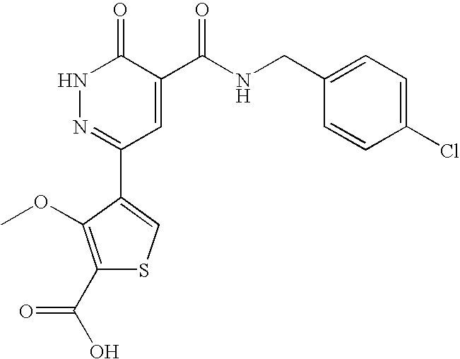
N1N=C(C2=CSC(C(O)=O)=C2OC)C=C(C(NCC2=CC=C(Cl)C=C2)=O)C1=O
